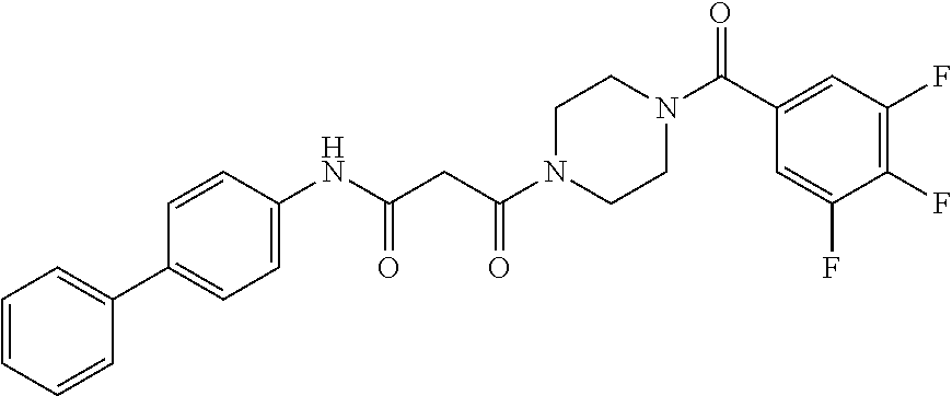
C1=CC=CC(C2=CC=C(NC(CC(N3CCN(C(C4=CC(F)=C(F)C(F)=C4)=O)CC3)=O)=O)C=C2)=C1
